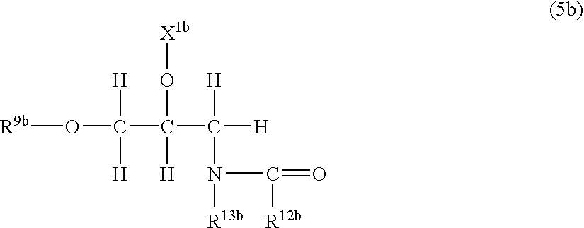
C(O[R9b])(C(C([H])([H])N([R13b])C(=O)[R12b])(O[X1b])[H])([H])[H]
